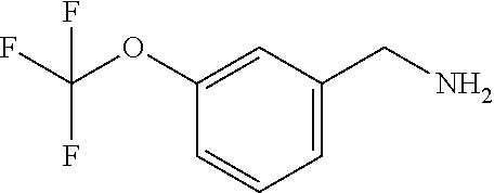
C1(OC(F)(F)F)=CC(CN)=CC=C1
